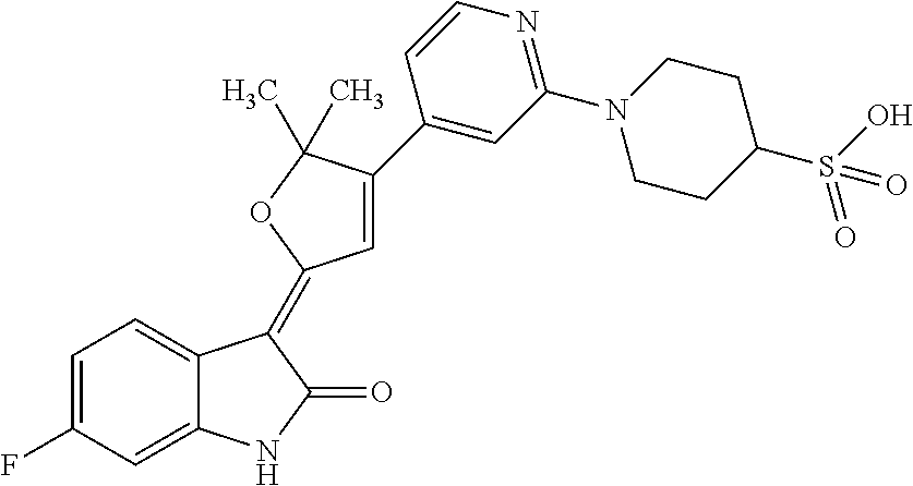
C1=C(F)C=C2C(=C1)C(=C1C=C(C3=CC(N4CCC(S(O)(=O)=O)CC4)=NC=C3)C(C)(C)O1)C(=O)N2
